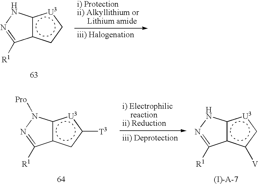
c12c([U3]cc1)NN=C2[R1].c12c([U3]c([T3])c1)N([Pro])N=C2[R1].c12c([U3]cc1[V])NN=C2[R1]
